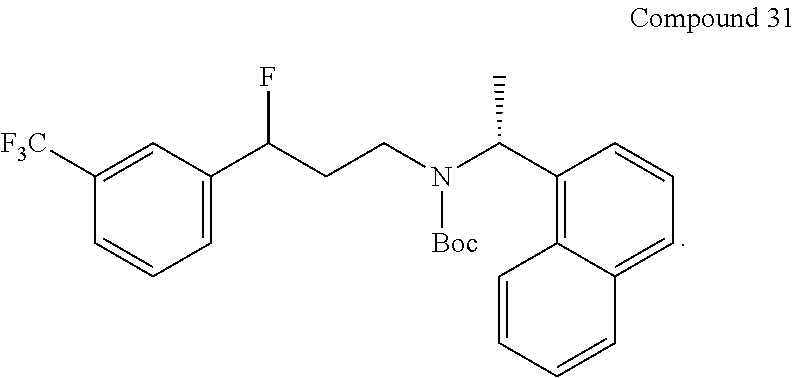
C1([F3C])=CC(C(CCN([Boc])C(C)C2=C3C(=CC=C2)C=CC=C3)F)=CC=C1
